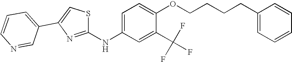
C1(NC2=CC=C(OCCCCC3=CC=CC=C3)C(C(F)(F)F)=C2)=NC(C2=CC=CN=C2)=CS1
